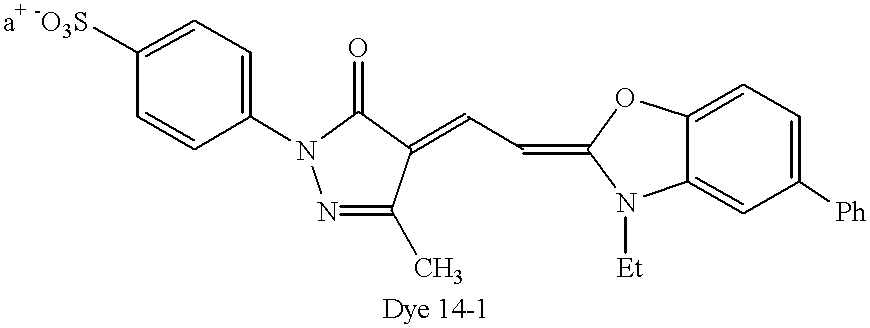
C(C=C1OC2=CC=C([Ph])C=C2N1[Et])=C1C(C)=NN(C2=CC=C([a+ -O3S])C=C2)C1=O
